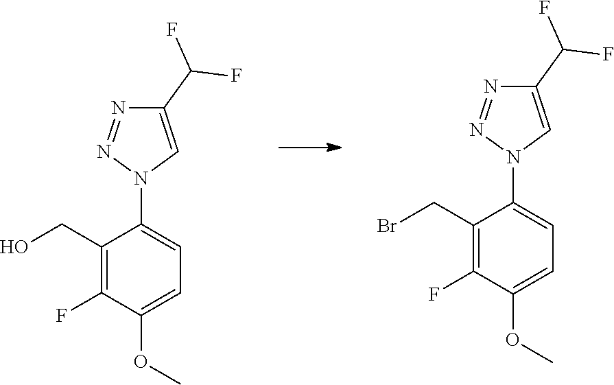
O(C)C1=CC=C(N2C=C(C(F)F)N=N2)C(CO)=C1F.C1(N2C=C(C(F)F)N=N2)=CC=C(OC)C(F)=C1CBr
